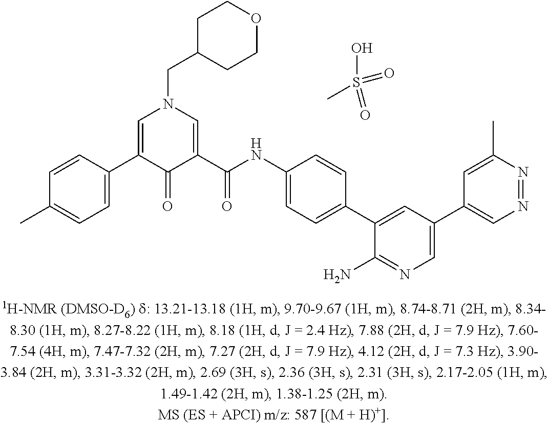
C1=C(C2=CN(CC3CCOCC3)C=C(C(NC3=CC=C(C4=CC(C5=CN=NC(C)=C5)=CN=C4N)C=C3)=O)C2=O)C=CC(C)=C1.CS(O)(=O)=O
